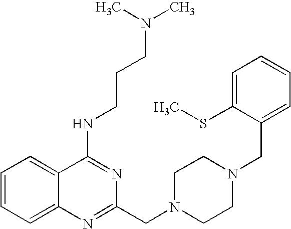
C1=CC=C2C(=C1)C(NCCCN(C)C)=NC(CN1CCN(CC3=CC=CC=C3SC)CC1)=N2
